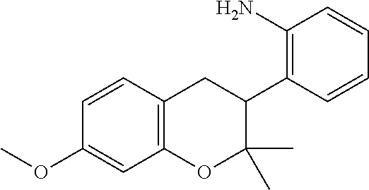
C1=CC2=C(C=C1OC)OC(C)(C)C(C1=C(N)C=CC=C1)C2
